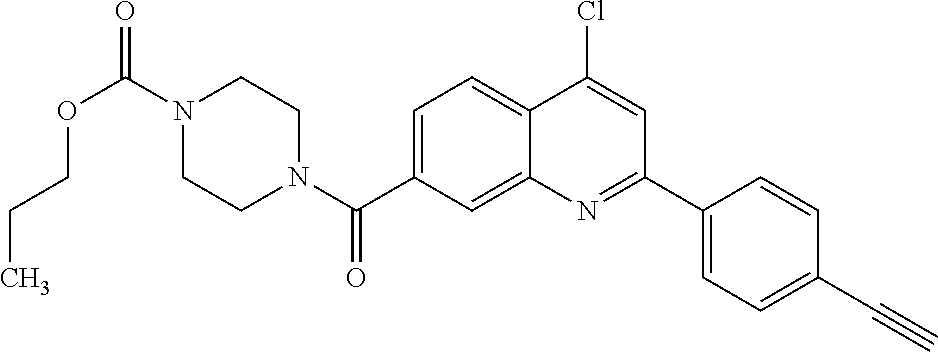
N1(C(OCCC)=O)CCN(C(=O)C2=CC=C3C(=C2)N=C(C2=CC=C(C#C)C=C2)C=C3Cl)CC1
